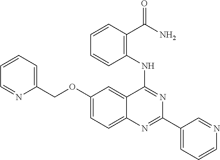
C1(OCC2=CC=CC=N2)=CC=C2C(=C1)C(NC1=C(C(=O)N)C=CC=C1)=NC(C1=CC=CN=C1)=N2
